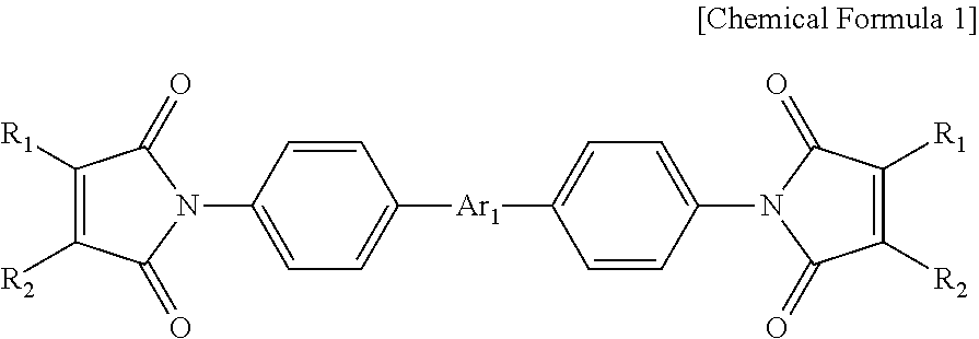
C1([R1])=C([R2])C(=O)N(C2=CC=C([Ar1]C3=CC=C(N4C(=O)C([R2])=C([R1])C4=O)C=C3)C=C2)C1=O
